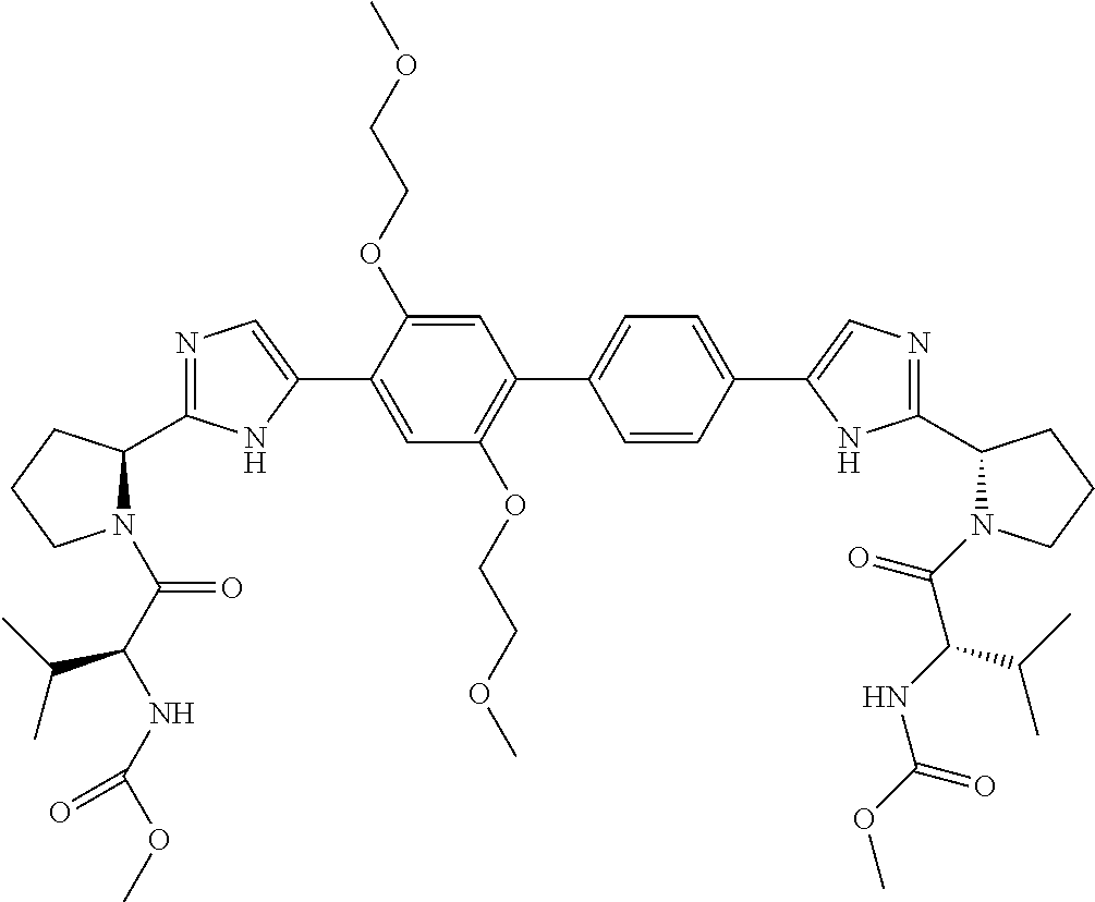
C1=C(OCCOC)C(C2=CN=C(C3N(C(C(NC(OC)=O)C(C)C)=O)CCC3)N2)=CC(OCCOC)=C1C1=CC=C(C2=CN=C(C3N(C(=O)C(NC(OC)=O)C(C)C)CCC3)N2)C=C1
